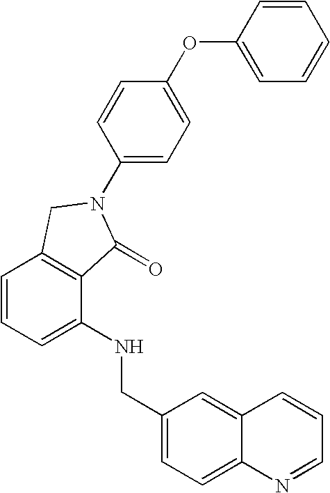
C1=CC=C(NCC2=CC=C3C(=C2)C=CC=N3)C2=C1CN(C1=CC=C(OC3=CC=CC=C3)C=C1)C2=O
